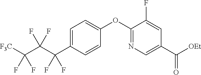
C1=C(C(C(C([F3C])(F)F)(F)F)(F)F)C=CC(OC2=NC=C(C([OEt])=O)C=C2F)=C1
